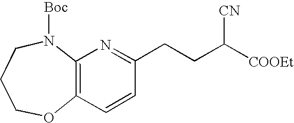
C1COC2=C(N([Boc])C1)N=C(CCC([COOEt])[CN])C=C2
